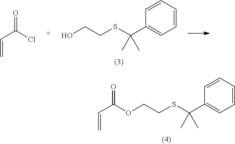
C1(C(SCCOC(C=C)=O)(C)C)=CC=CC=C1.C1(C(SCCO)(C)C)=CC=CC=C1.C(C(Cl)=O)=C
